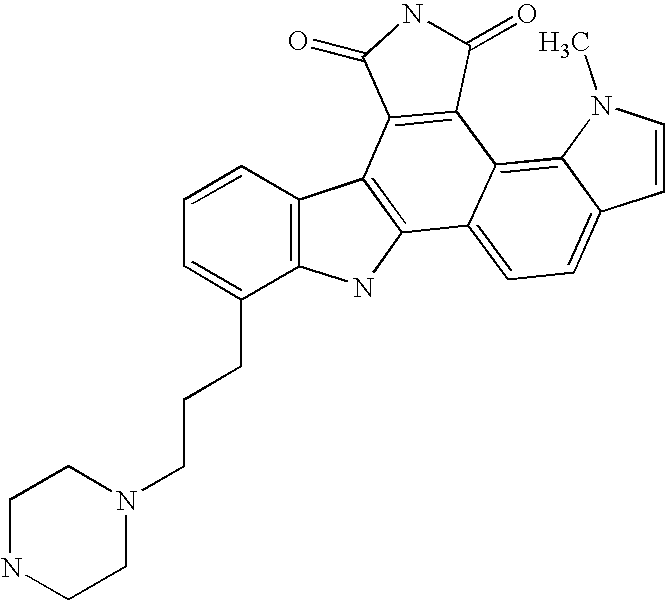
C12=C(C=CC=C1CCCN1CCNCC1)C1=C(N2)C2=CC=C3C(=C2C2=C1C(=O)NC2=O)N(C)C=C3
